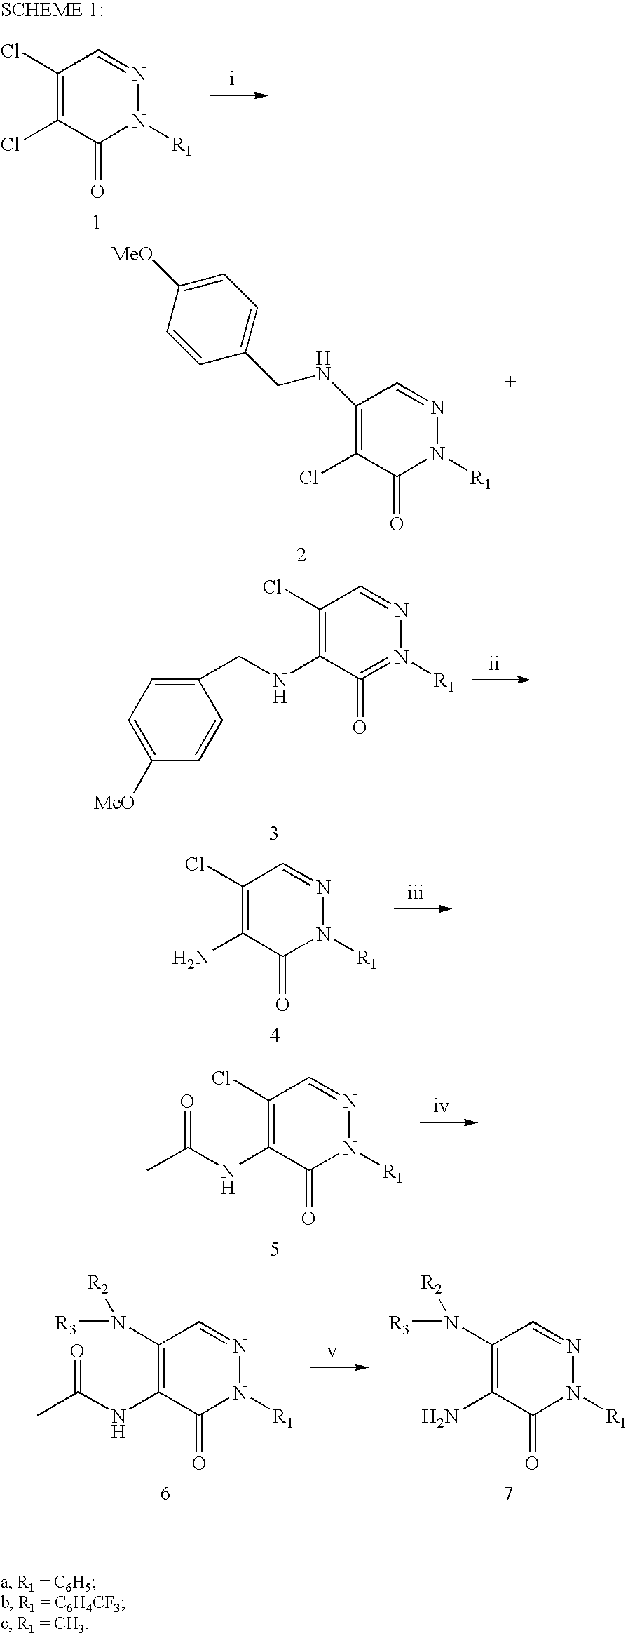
C1(Cl)=C(Cl)C(=O)N([R1])N=C1.C1(NCC2=CC=C([MeO])C=C2)=C(Cl)C(=O)N([R1])N=C1.C1(CNC2=C(Cl)C=NN([R1])=C2=O)=CC=C([MeO])C=C1.C1(Cl)=C(N)C(=O)N([R1])N=C1.C1(Cl)=C(NC(C)=O)C(=O)N([R1])N=C1.C1(N([R3])[R2])=C(NC(C)=O)C(=O)N([R1])N=C1.C1(N([R3])[R2])=C(N)C(=O)N([R1])N=C1
